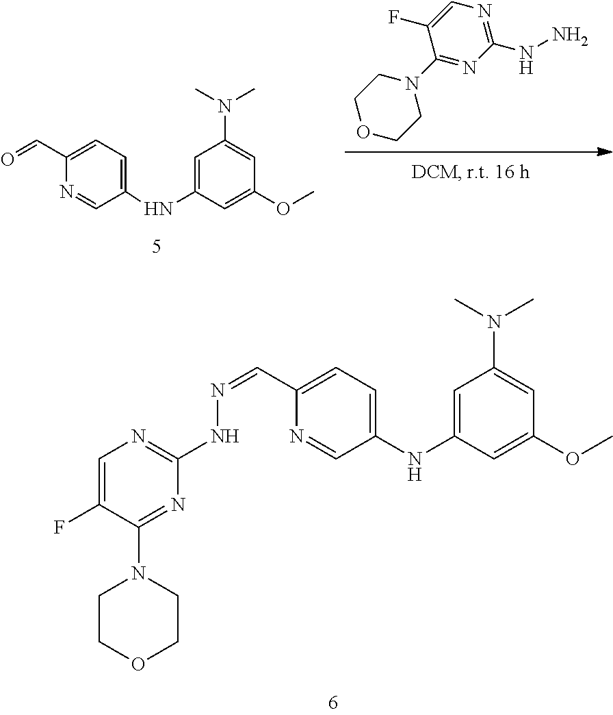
C1=C(NC2=CC=C(C=NNC3=NC=C(F)C(N4CCOCC4)=N3)N=C2)C=C(OC)C=C1N(C)C.C1(N2CCOCC2)=NC(NN)=NC=C1F.C1=C(NC2=CC=C(C=O)N=C2)C=C(OC)C=C1N(C)C
